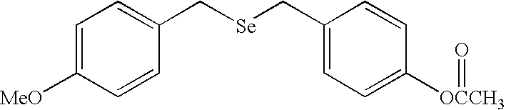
C1=C([MeO])C=CC(C[Se]CC2=CC=C([OCCH3]=O)C=C2)=C1
